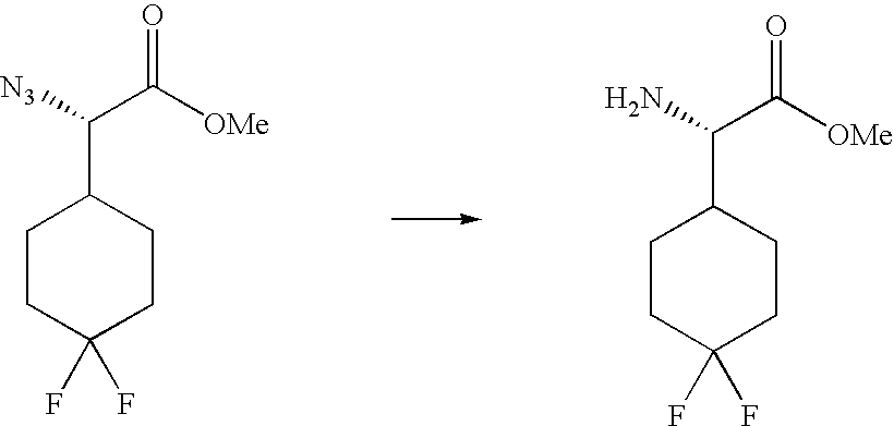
C1CC(F)(F)CCC1C(C([OMe])=O)[N3].C1CC(F)(F)CCC1C(C([OMe])=O)N
